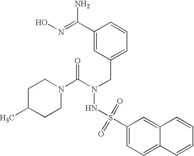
C1C(C)CCN(C(N(CC2=CC=CC(C(N)=NO)=C2)NS(C2=CC=C3C(=C2)C=CC=C3)(=O)=O)=O)C1
